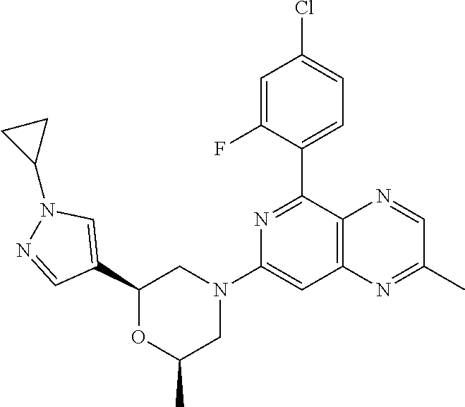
C1(C2=NC(N3CC(C)OC(C4=CN(C5CC5)N=C4)C3)=CC3=C2N=CC(C)=N3)=CC=C(Cl)C=C1F
